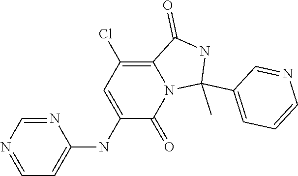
C1=NC=NC(NC2=CC(Cl)=C3N(C2=O)C(C)(C2=CC=CN=C2)NC3=O)=C1
